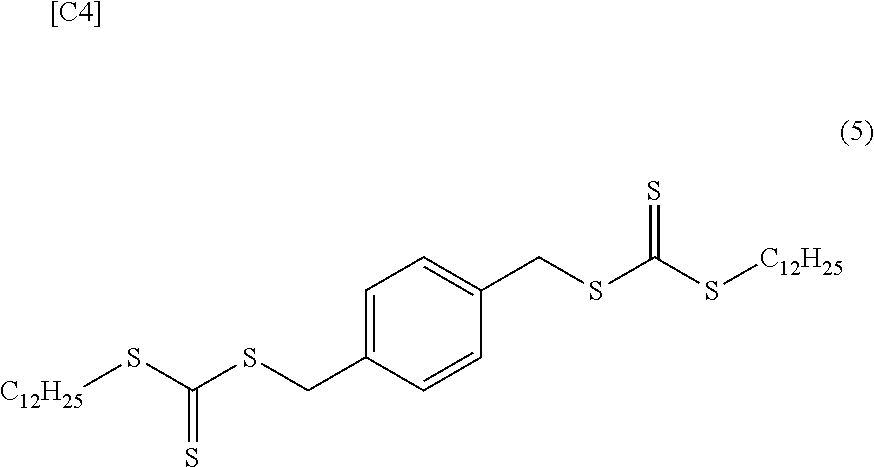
[[C4]].[C12H25]SC(=S)SCC1=CC=C(CSC(S[C12H25])=S)C=C1
